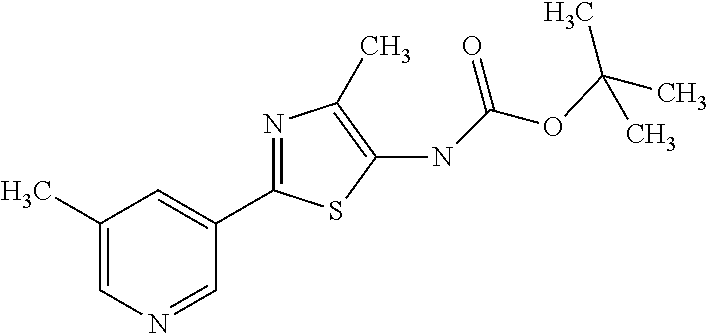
N1=CC(C2=NC(C)=C(NC(OC(C)(C)C)=O)S2)=CC(C)=C1
